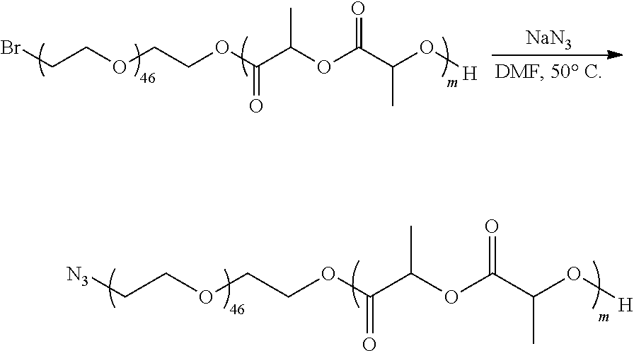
[N3]CCOCCOC(C(OC(C(C)O[H])=O)C)=O.BrCCOCCOC(C(OC(C(C)O[H])=O)C)=O.[NaN3]
